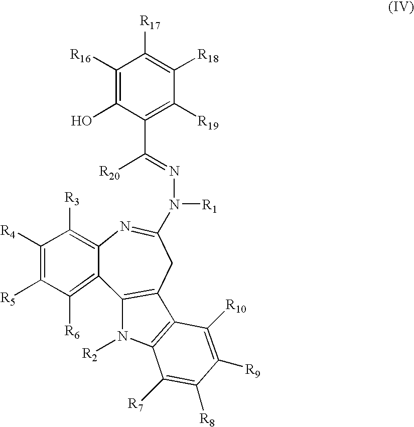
C1([R16])=C(O)C(C([R20])=NN([R1])C2=NC3=C([R3])C([R4])=C([R5])C([R6])=C3C3=C(C2)C2=C(N3[R2])C([R7])=C([R8])C([R9])=C2[R10])=C([R19])C([R18])=C1[R17]
